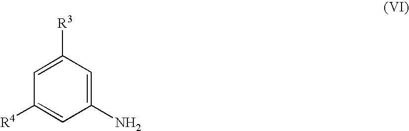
C1([R3])=CC([R4])=CC(N)=C1
